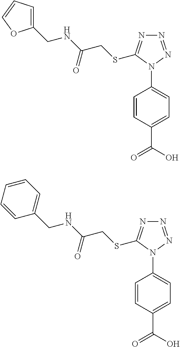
N1=NN(C2=CC=C(C(O)=O)C=C2)C(SCC(=O)NCC2=CC=CO2)=N1.N1=NN(C2=CC=C(C(O)=O)C=C2)C(SCC(=O)NCC2=CC=CC=C2)=N1
